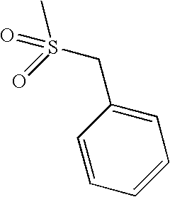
CS(=O)(CC1=CC=CC=C1)=O
